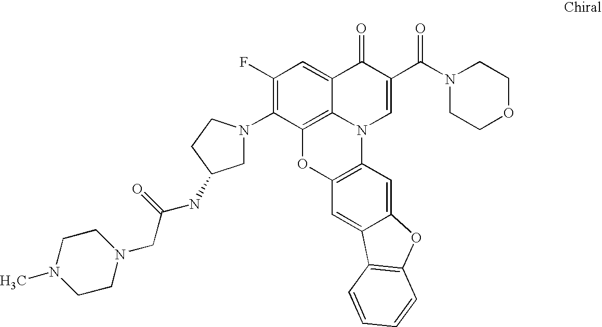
C12=C3C(=CC(F)=C1N1CC(NC(CN4CCN(C)CC4)=O)CC1)C(=O)C(C(=O)N1CCOCC1)=CN3C1=C(O2)C=C2C(=C1)OC1=C2C=CC=C1
